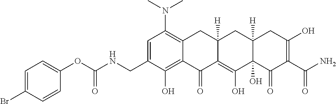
C1=C(CNC(OC2=CC=C(Br)C=C2)=O)C(O)=C2C(=C1N(C)C)CC1([H])C(=C(O)C3(O)C([H])(C1)CC(O)=C(C(N)=O)C3=O)C2=O
